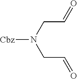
C(CN(CC=O)[Cbz])=O
